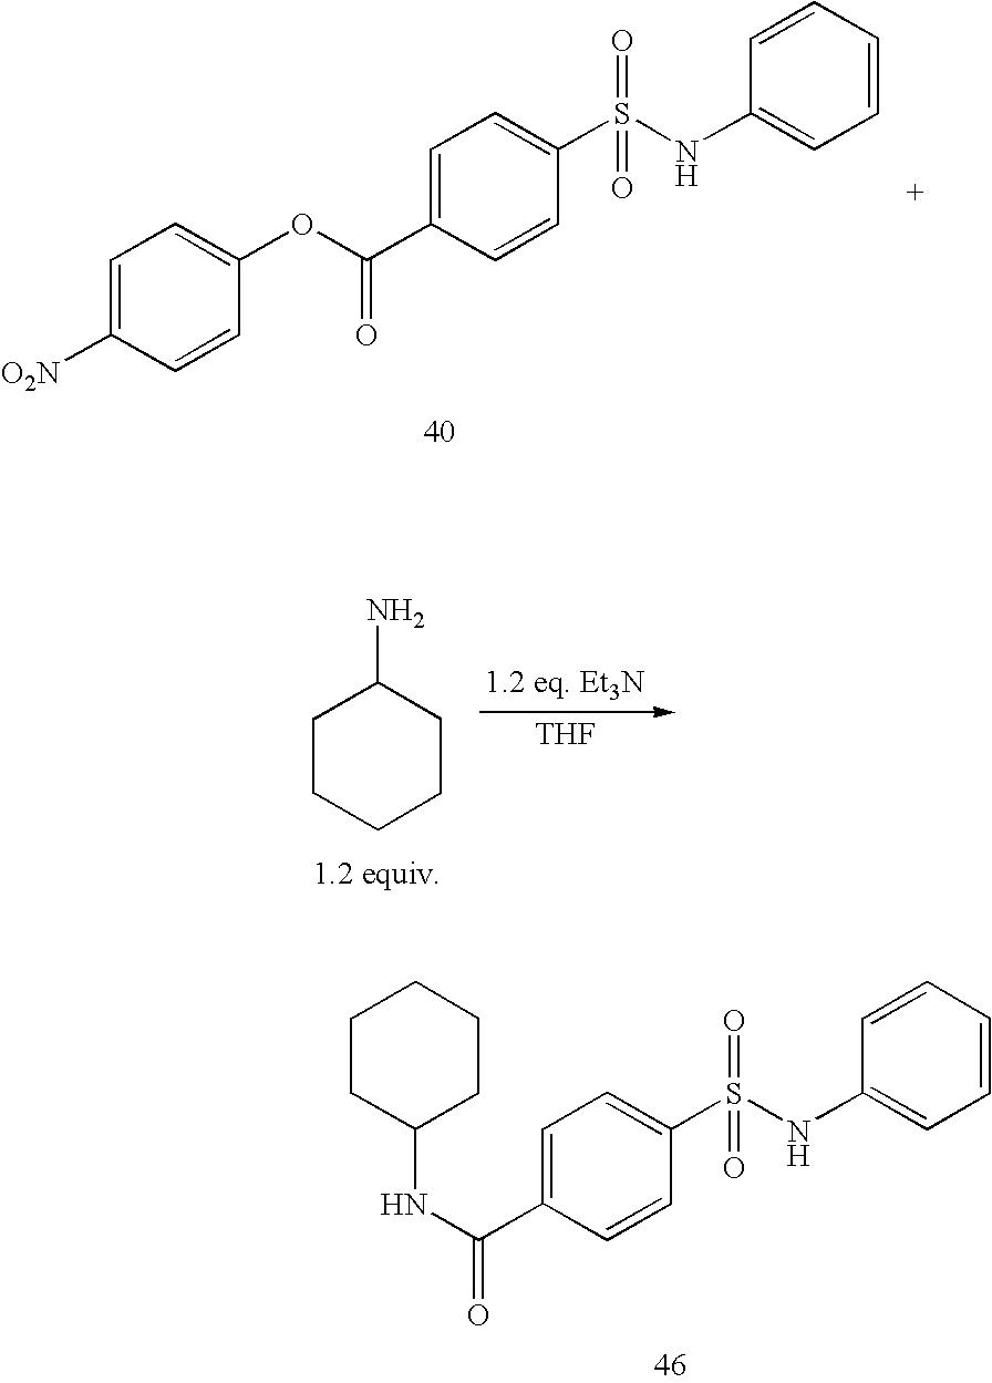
C1=C([O2N])C=CC(OC(C2=CC=C(S(NC3=CC=CC=C3)(=O)=O)C=C2)=O)=C1.[THF].C1CCCCC1N.N(C(C1=CC=C(S(NC2=CC=CC=C2)(=O)=O)C=C1)=O)C1CCCCC1
